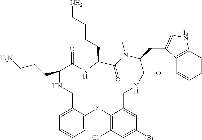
C1=C2C(=CC=C1)SC1=C(Cl)C=C(Br)C=C1CNC(=O)C(CC1=CNC3=C1C=CC=C3)N(C)C(=O)C(CCCCN)NC(=O)C(CCCN)NC2
